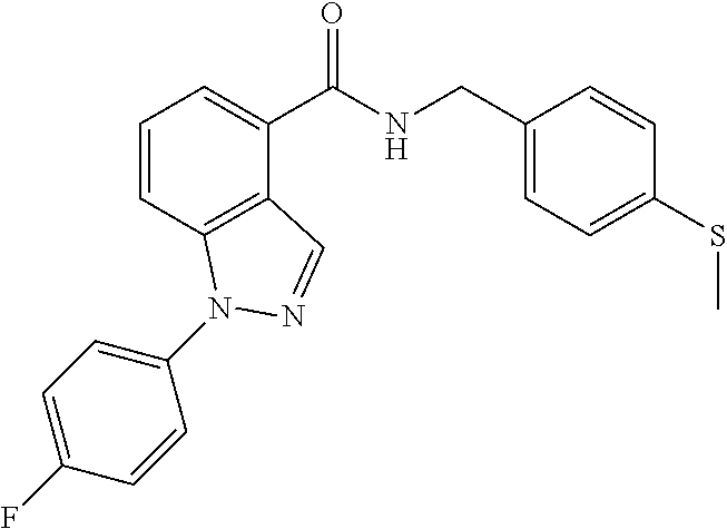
C1=CC2=C(C(C(NCC3=CC=C(SC)C=C3)=O)=C1)C=NN2C1=CC=C(F)C=C1
